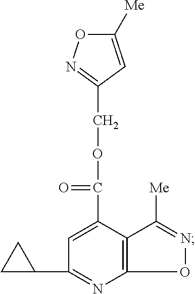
C1([Me])=CC(COC(C2=CC(C3CC3)=NC3=C2C([Me])=NO3)=O)=NO1
